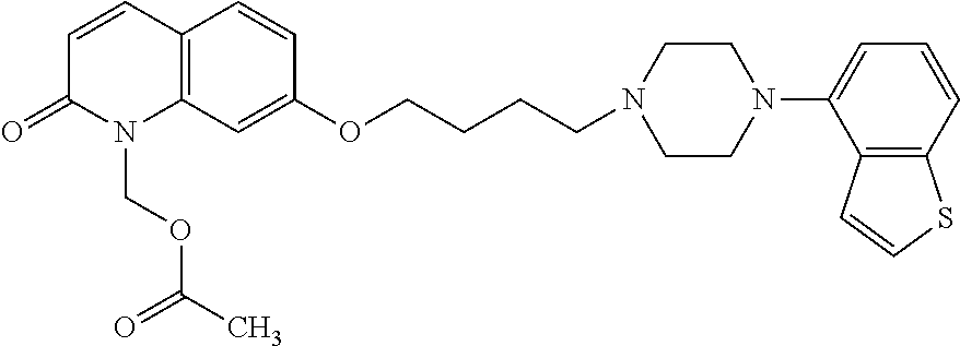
C12=C(C=C(OCCCCN3CCN(C4=CC=CC5=C4C=CS5)CC3)C=C1)N(COC(C)=O)C(=O)C=C2
